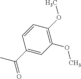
CC(C1=CC(OC)=C(OC)C=C1)=O
